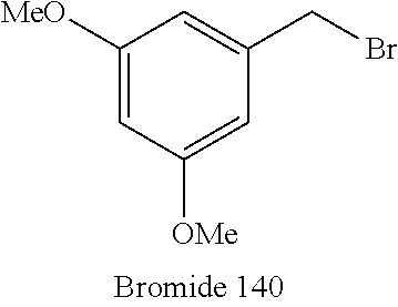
C1([OMe])=CC([OMe])=CC(CBr)=C1
